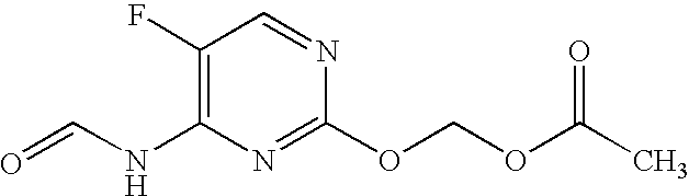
C(OC1=NC(NC=O)=C(F)C=N1)OC(C)=O
